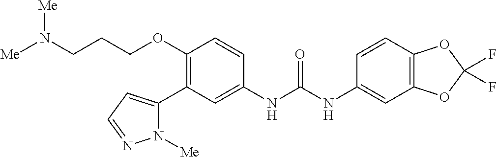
C1(OCCCN([Me])[Me])=C(C2=CC=NN2[Me])C=C(NC(NC2=CC3=C(C=C2)OC(F)(F)O3)=O)C=C1
